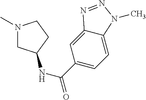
N1(C)CC(NC(=O)C2=CC=C3C(=C2)N=NN3C)CC1
